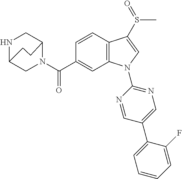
C(C1=CC2=C(C=C1)C(S(=O)C)=CN2C1=NC=C(C2=CC=CC=C2F)C=N1)(=O)N1C2CNC(C1)CC2
